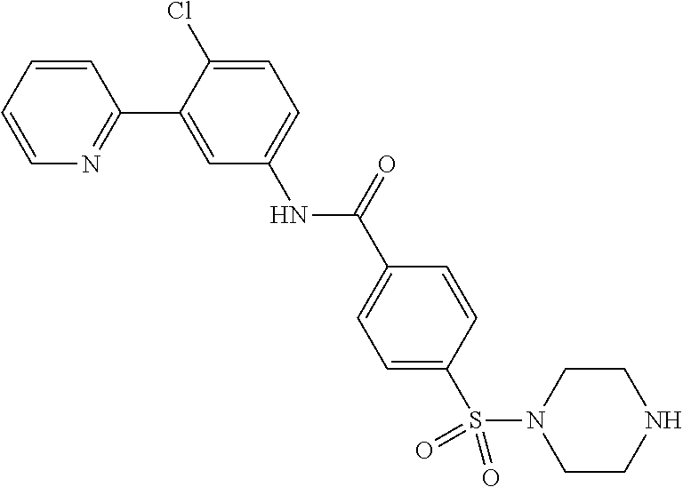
C1=CC=CN=C1C1=CC(NC(C2=CC=C(S(N3CCNCC3)(=O)=O)C=C2)=O)=CC=C1Cl
